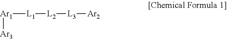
[Ar1]([L1][L2][L3][Ar2])[Ar3]
